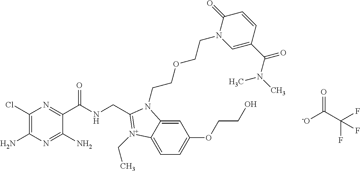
C1(Cl)=C(N)N=C(N)C(C(NCC2=[N+](CC)C3=CC=C(OCCO)C=C3N2CCOCCN2C=C(C(N(C)C)=O)C=CC2=O)=O)=N1.[-O]C(C(F)(F)F)=O
